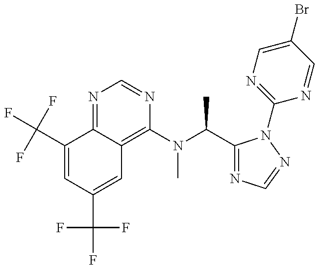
C1(C(F)(F)F)=CC(C(F)(F)F)=CC2=C(N(C(C)C3=NC=NN3C3=NC=C(Br)C=N3)C)N=CN=C12
